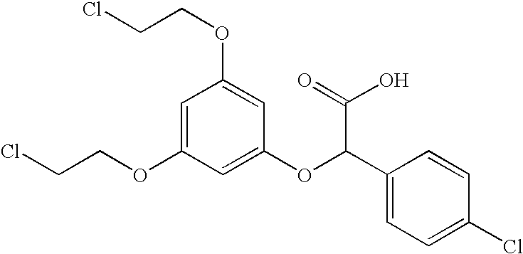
C1=C(OCCCl)C=C(OC(C2=CC=C(Cl)C=C2)C(O)=O)C=C1OCCCl
